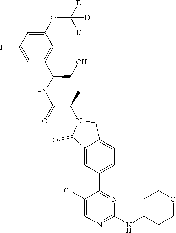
C1(NC2CCOCC2)=NC=C(Cl)C(C2=CC=C3C(=C2)C(=O)N(C(C(=O)NC(C2=CC(OC([D])([D])[D])=CC(F)=C2)CO)C)C3)=N1
